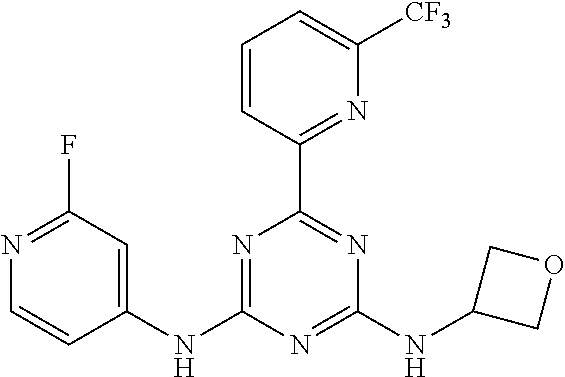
C1(NC2=NC(C3=NC([CF3])=CC=C3)=NC(NC3COC3)=N2)=CC(F)=NC=C1
